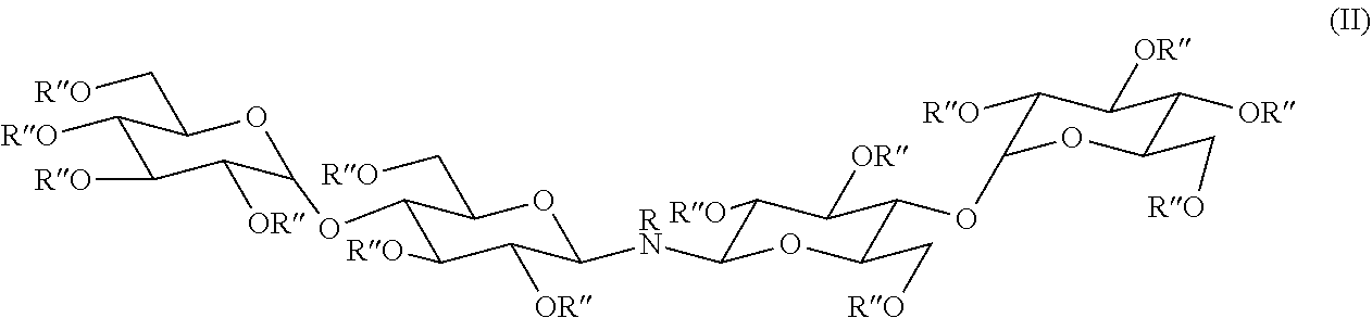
C1(OC2OC(C[RO])C([RO])C([RO])C2[OR])C(C[RO])OC([RN]C2C([RO])C([OR])C(OC3C([RO])C([OR])C([OR])C(C[RO])O3)C(C[RO])O2)C([OR])C1[RO]
